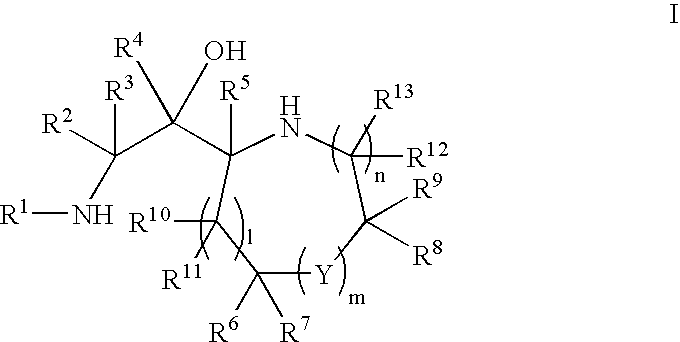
C1([R6])([R7])[Y]C([R9])([R8])C([R13])([R12])NC(C(C([R2])([R3])N[R1])([R4])O)([R5])C1([R10])[R11]
